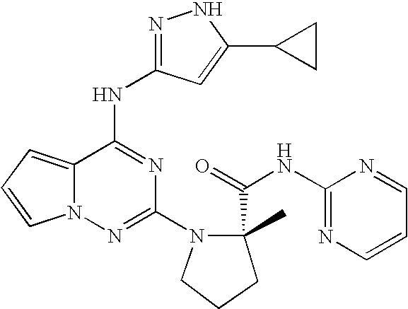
C1(N2CCCC2(C(=O)NC2=NC=CC=N2)C)=NN2C(=CC=C2)C(NC2=NNC(C3CC3)=C2)=N1
